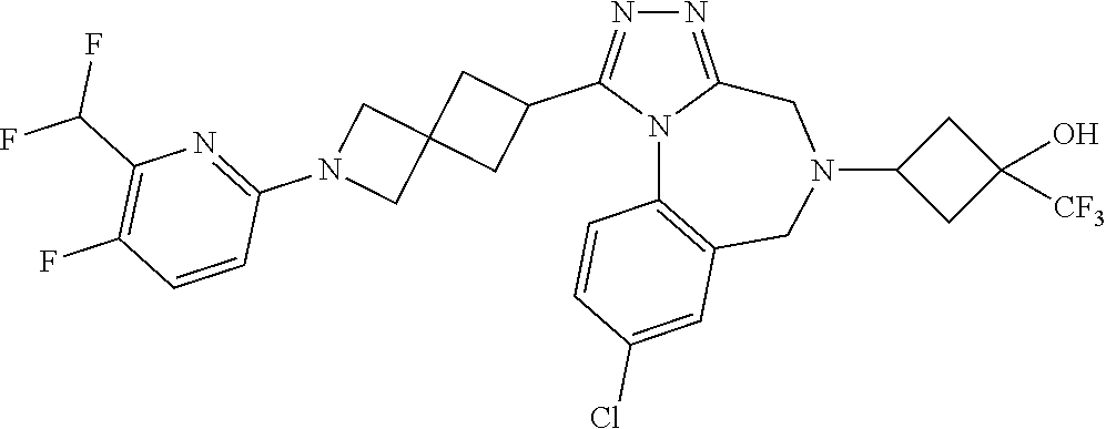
N1=C2N(C(C3CC4(C3)CN(C3=NC(C(F)F)=C(F)C=C3)C4)=N1)C1=C(CN(C3CC(O)([CF3])C3)C2)C=C(Cl)C=C1
